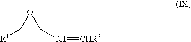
C1([R1])C(C=[CHR2])O1
